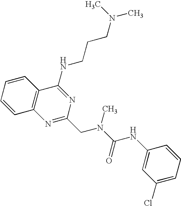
C1=CC2=C(C=C1)C(NCCCN(C)C)=NC(CN(C(=O)NC1=CC(Cl)=CC=C1)C)=N2
